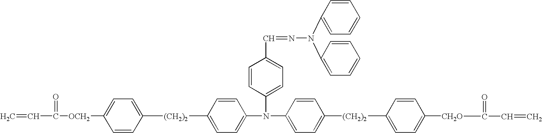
C=CC(=O)[OCH2]C1=CC=C([(CH2)2]C2=CC=C(N(C3=CC=C(C=NN(C4=CC=CC=C4)C4=CC=CC=C4)C=C3)C3=CC=C([(CH2)2]C4=CC=C([CH2O]C(=O)C=C)C=C4)C=C3)C=C2)C=C1
